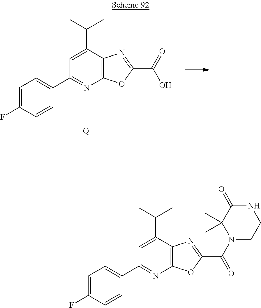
C1(C2=CC=C(F)C=C2)=NC2=C(C(C(C)C)=C1)N=C(C(N1CCNC(=O)C1(C)C)=O)O2.C1(C2=CC=C(F)C=C2)=NC2=C(C(C(C)C)=C1)N=C(C(O)=O)O2.[Q]
